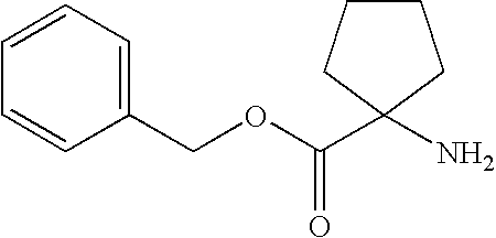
C1(COC(C2(N)CCCC2)=O)=CC=CC=C1
